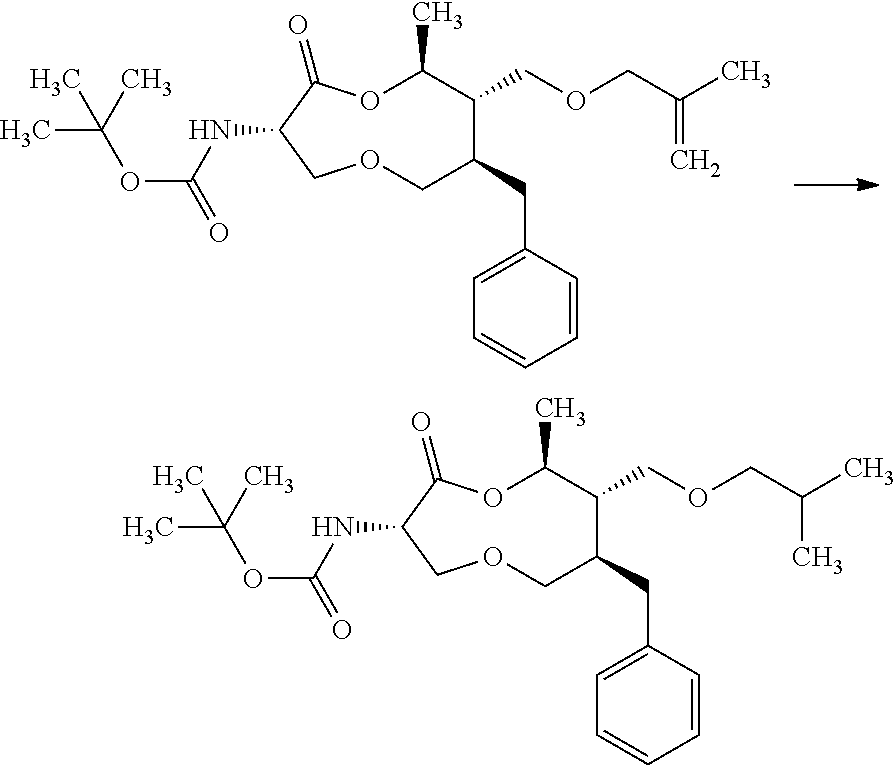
C1=CC(CC2COCC(NC(=O)OC(C)(C)C)C(=O)OC(C)C2COCC(=C)C)=CC=C1.C1=CC(CC2COCC(NC(=O)OC(C)(C)C)C(=O)OC(C)C2COCC(C)C)=CC=C1
